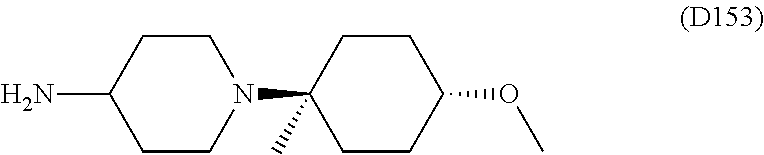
C1CC(N2CCC(N)CC2)(C)CCC1OC
